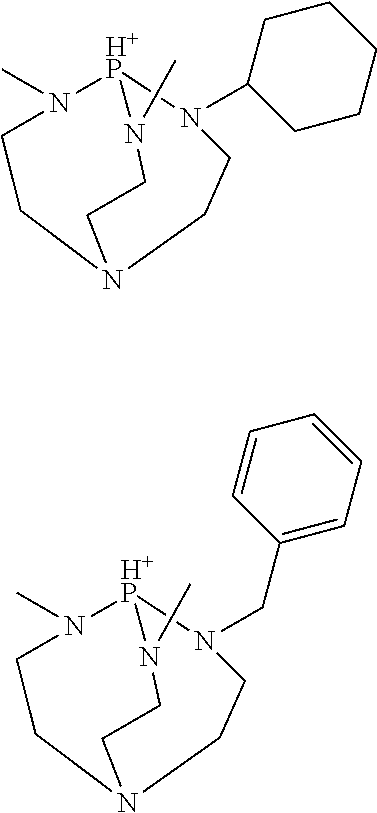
N1(C)[H+P]2N(C3CCCCC3)CCN(CCN2C)CC1.N1(C)[H+P]2N(CC3=CC=CC=C3)CCN(CCN2C)CC1
